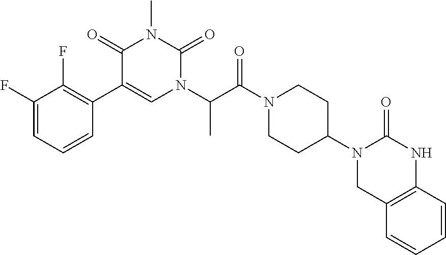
C1(F)=CC=CC(C2=CN(C(C(N3CCC(N4CC5=C(NC4=O)C=CC=C5)CC3)=O)C)C(=O)N(C)C2=O)=C1F
